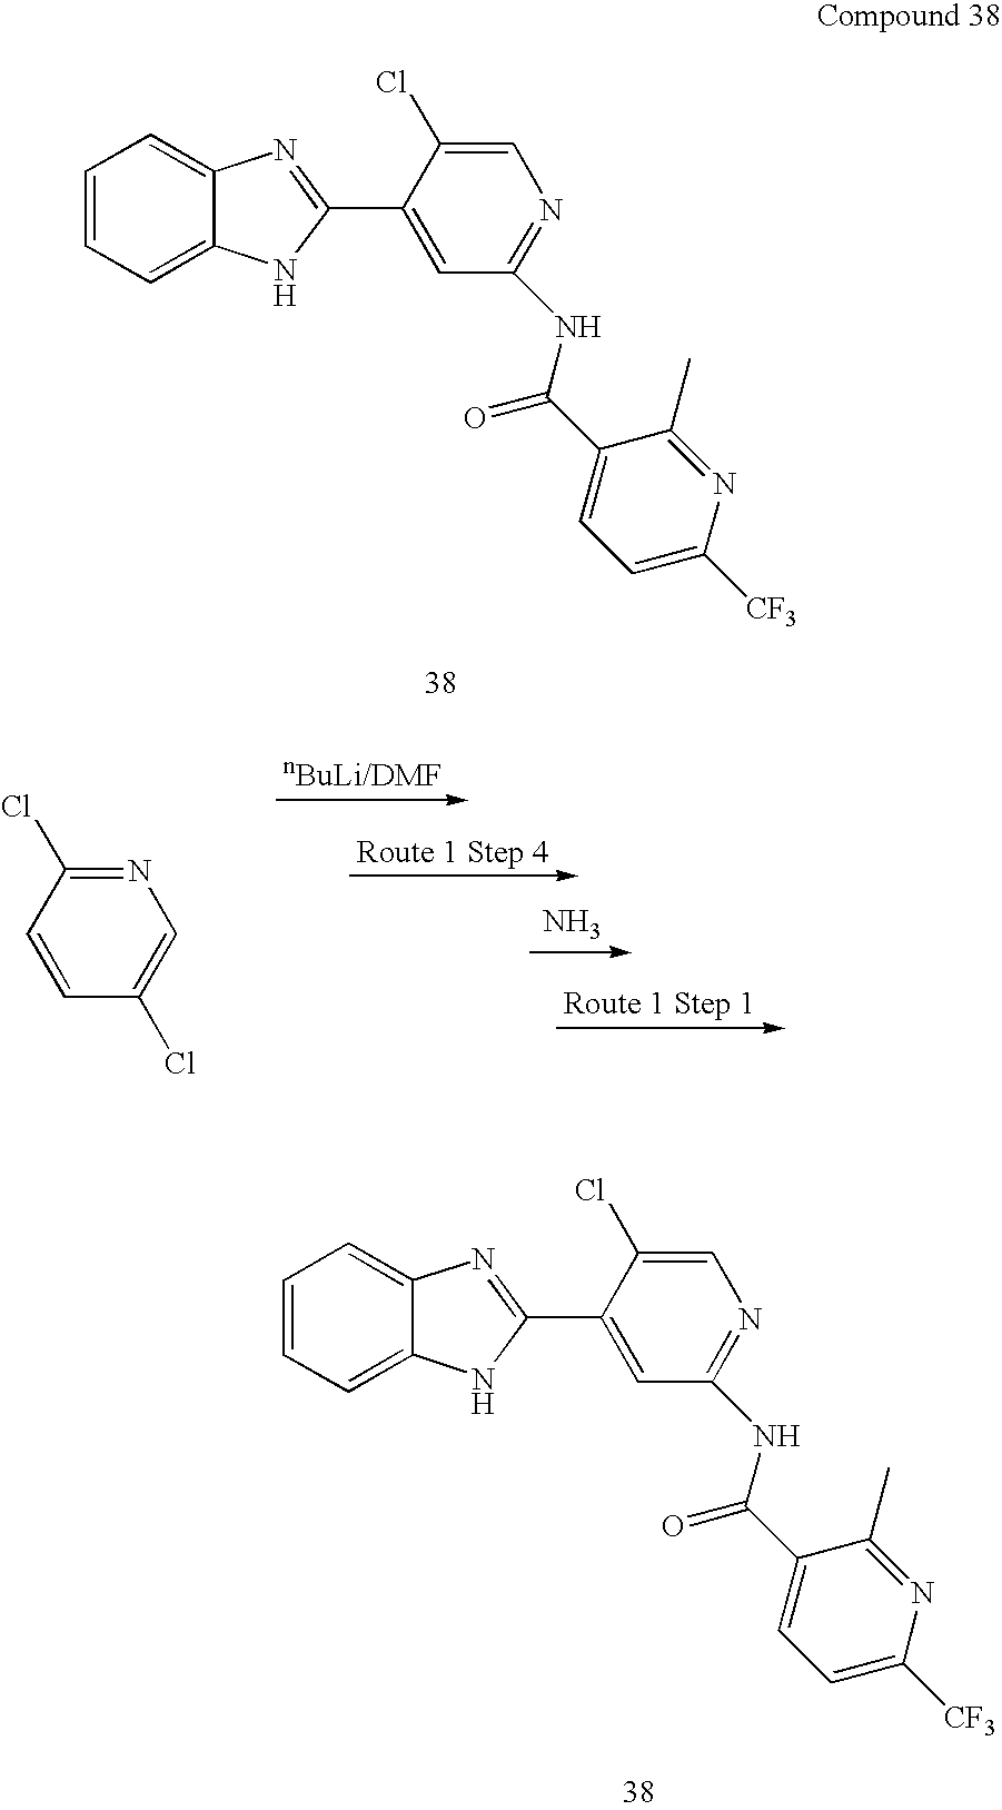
C1=CC=C2C(=C1)N=C(C1=CC(NC(C3=CC=C([CF3])N=C3C)=O)=NC=C1Cl)N2.N1=C(Cl)C=CC(Cl)=C1.N.C1=CC=C2C(=C1)N=C(C1=CC(NC(C3=CC=C([CF3])N=C3C)=O)=NC=C1Cl)N2
